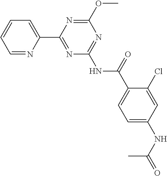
C1=NC(C2=NC(NC(C3=CC=C(NC(=O)C)C=C3Cl)=O)=NC(OC)=N2)=CC=C1
